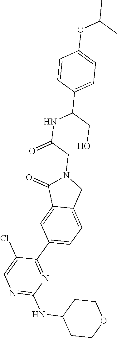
N1=C(NC2CCOCC2)N=C(C2=CC=C3C(=C2)C(=O)N(CC(=O)NC(C2=CC=C(OC(C)C)C=C2)CO)C3)C(Cl)=C1
